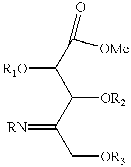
[R1O]C(C([OR2])C(C[OR3])=[RN])C([OMe])=O
